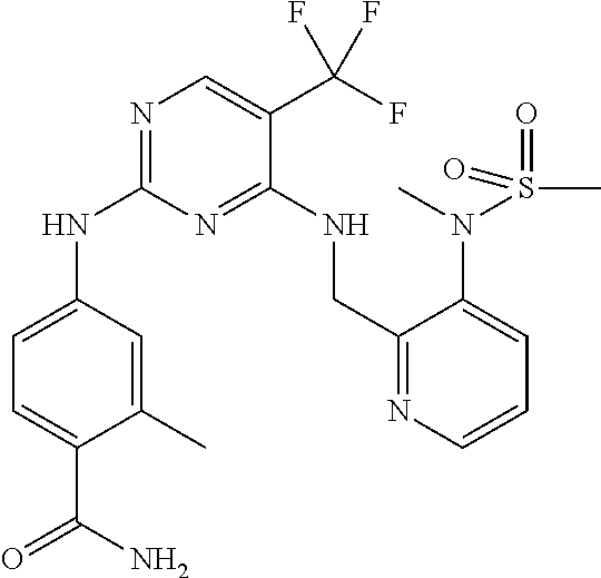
N1=C(NC2=CC=C(C(N)=O)C(C)=C2)N=C(NCC2=NC=CC=C2N(C)S(C)(=O)=O)C(C(F)(F)F)=C1
